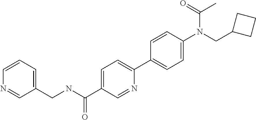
C1(CNC(=O)C2=CC=C(C3=CC=C(N(CC4CCC4)C(=O)C)C=C3)N=C2)=CC=CN=C1
